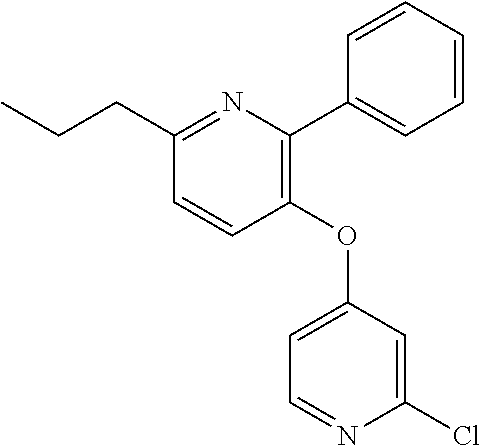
C1=CC(OC2=CC=NC(Cl)=C2)=C(C2=CC=CC=C2)N=C1CCC
